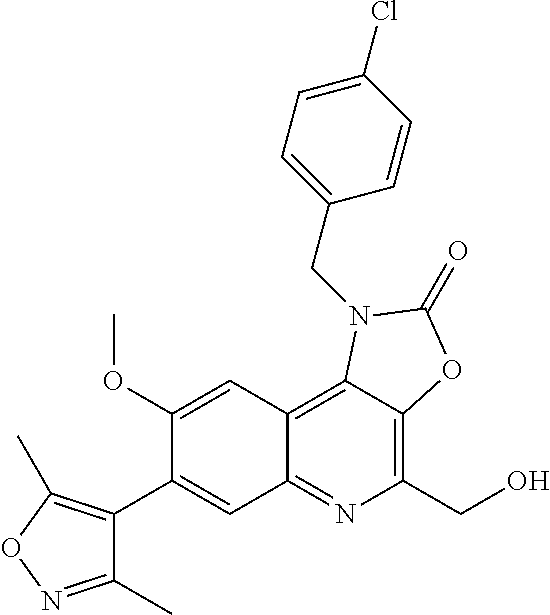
C1(C2=CC3=NC(CO)=C4C(=C3C=C2OC)N(CC2=CC=C(Cl)C=C2)C(=O)O4)=C(C)ON=C1C
